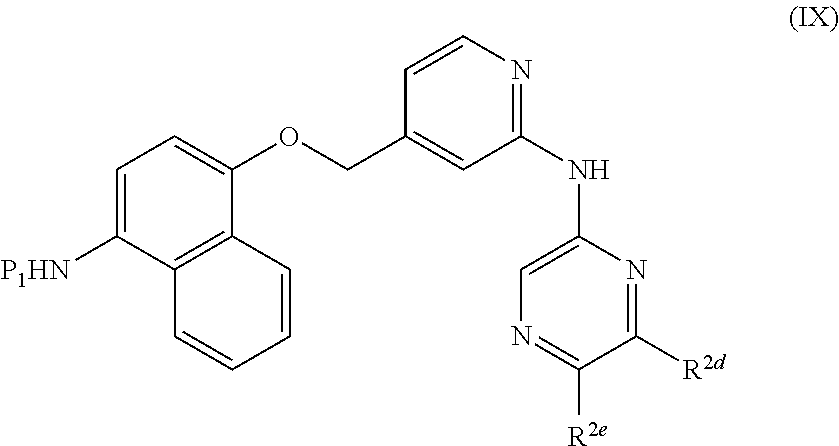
C1=CN=C(NC2=CN=C([R2e])C([R2d])=N2)C=C1COC1=CC=C([P1HN])C2=C1C=CC=C2
